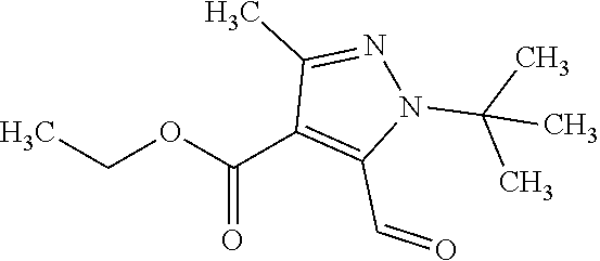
CCOC(C1=C(C=O)N(C(C)(C)C)N=C1C)=O
